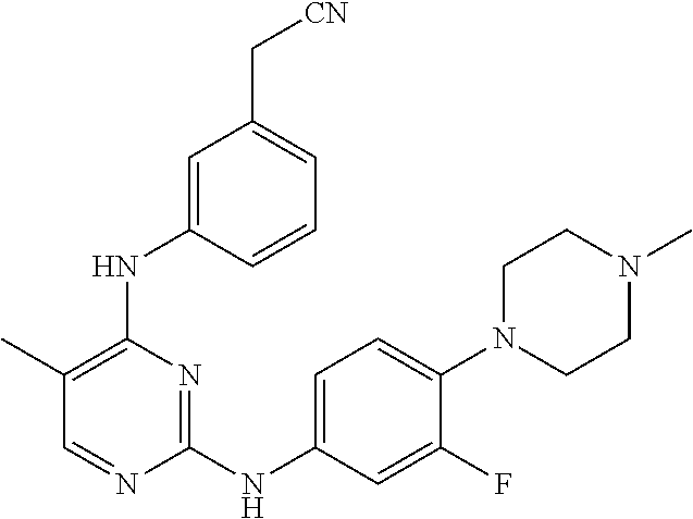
C1(NC2=CC=C(N3CCN(C)CC3)C(F)=C2)=NC(NC2=CC(C[CN])=CC=C2)=C(C)C=N1
